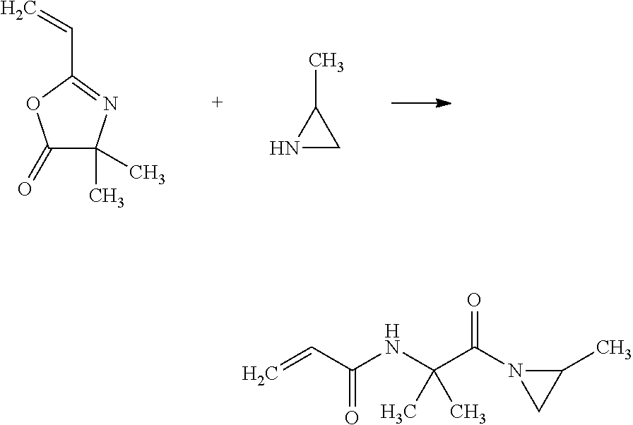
C1(=O)C(C)(C)N=C(C=C)O1.N1CC1C.C=CC(NC(C(N1C(C)C1)=O)(C)C)=O
